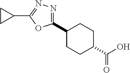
C1(C2=NN=C(C3CC3)O2)CCC(C(O)=O)CC1
